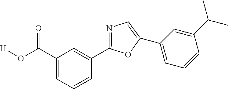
[H]OC(C1=CC=CC(C2=NC=C(C3=CC=CC(C(C)C)=C3)O2)=C1)=O
